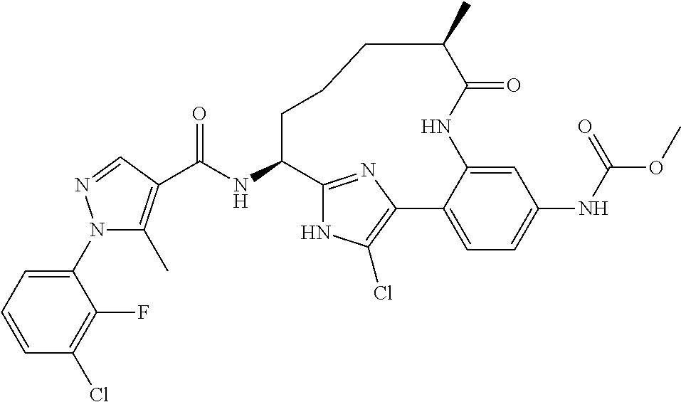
C(NC1CCCC(C)C(=O)NC2=CC(NC(OC)=O)=CC=C2C2=C(Cl)NC1=N2)(=O)C1=C(C)N(C2=CC=CC(Cl)=C2F)N=C1
